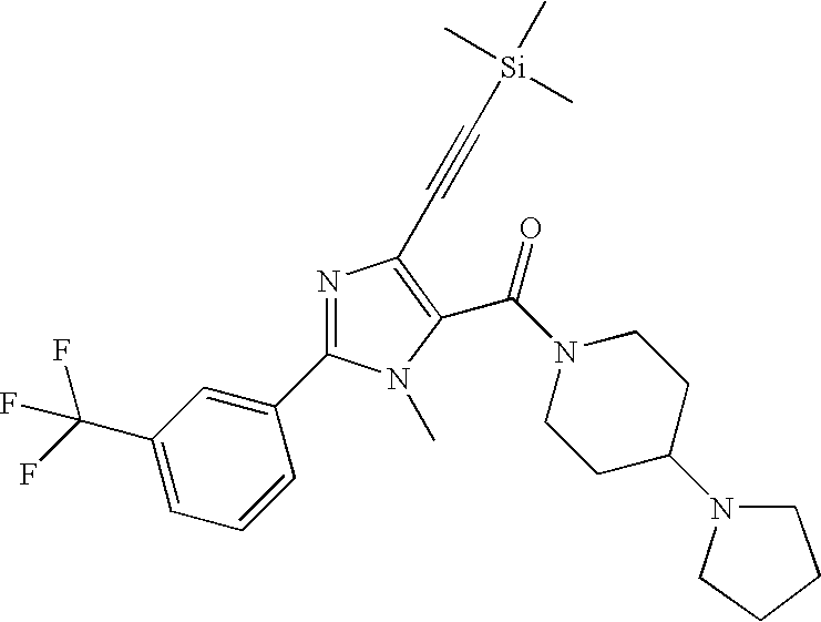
C1CC(N2CCCC2)CCN1C(=O)C1=C(C#C[Si](C)(C)C)N=C(C2=CC(C(F)(F)F)=CC=C2)N1C
